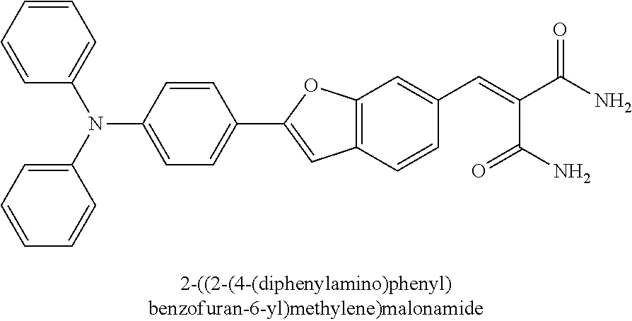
C1=CC=CC=C1N(C1=CC=CC=C1)C1=CC=C(C2=CC3=C(O2)C=C(C=C(C(N)=O)C(N)=O)C=C3)C=C1
